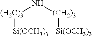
[(H2C)3](N[(CH2)3][Si(OCH3)3])[Si(OCH3)3]
